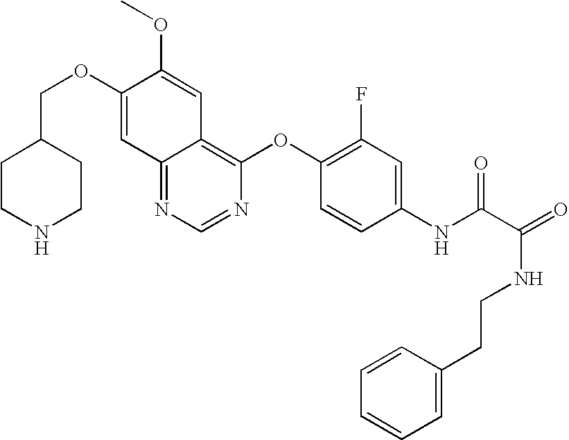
C(OC1=CC2=NC=NC(OC3=C(F)C=C(NC(C(NCCC4=CC=CC=C4)=O)=O)C=C3)=C2C=C1OC)C1CCNCC1
